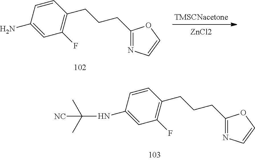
N1=C(CCCC2=C(F)C=C(N)C=C2)OC=C1.[TMSCNacetone].[ZnCl2].N1=C(CCCC2=C(F)C=C(NC(C)(C)[NC])C=C2)OC=C1
